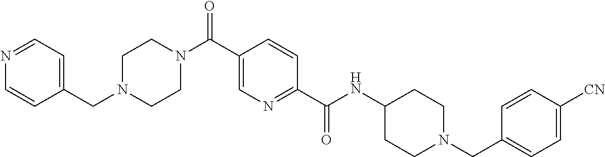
N1(CC2=CC=NC=C2)CCN(C(C2=CN=C(C(NC3CCN(CC4=CC=C([CN])C=C4)CC3)=O)C=C2)=O)CC1
